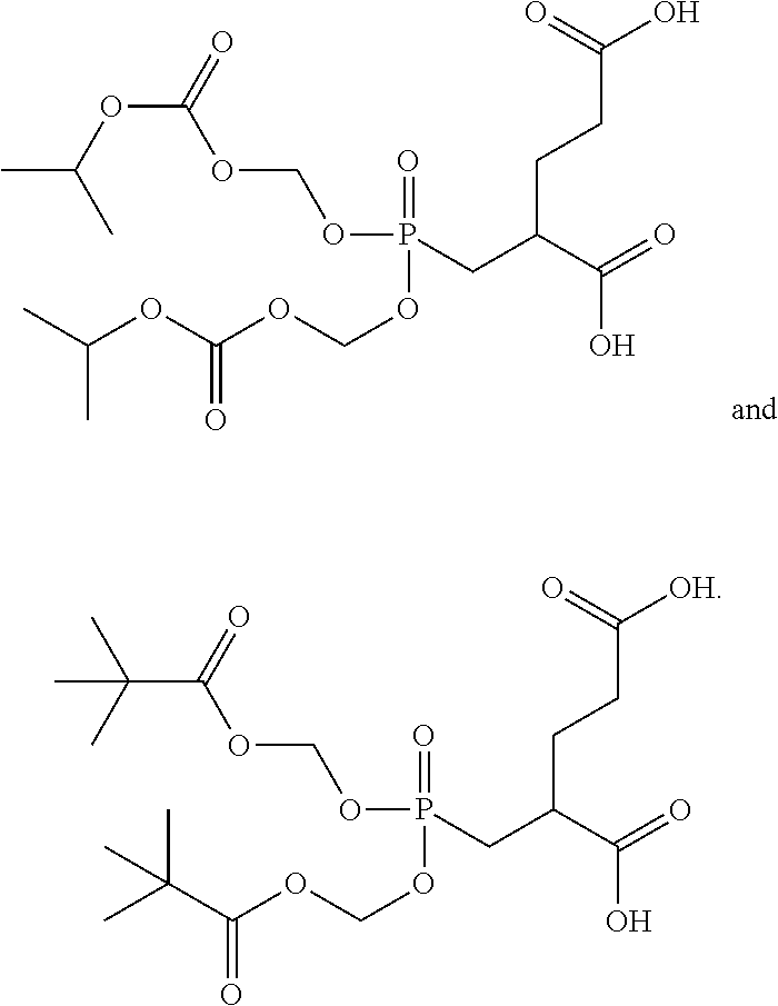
O(C(=O)OCOP(=O)(CC(C(=O)O)CCC(O)=O)OCOC(OC(C)C)=O)C(C)C.C(C(=O)OCOP(=O)(CC(C(=O)O)CCC([OH])=O)OCOC(C(C)(C)C)=O)(C)(C)C
